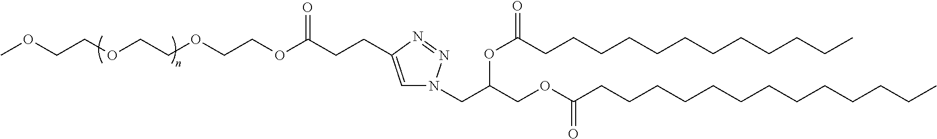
COCCOCCOCCOC(CCC1=CN(CC(COC(CCCCCCCCCCCCC)=O)OC(CCCCCCCCCCCC)=O)N=N1)=O
